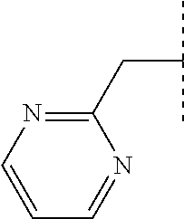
C1=CN=C(CC(C)C)N=C1
